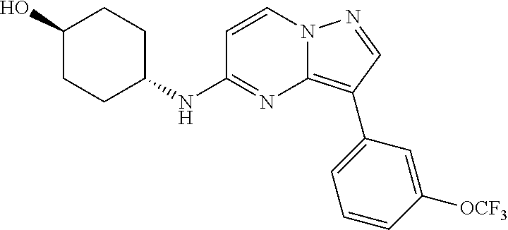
C1CC(O)CCC1NC1=NC2=C(C3=CC=CC([OCF3])=C3)C=NN2C=C1
